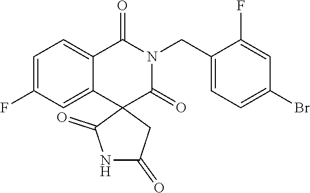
C1=C(F)C=C2C(=C1)C(=O)N(CC1=CC=C(Br)C=C1F)C(=O)C21C(=O)NC(=O)C1
